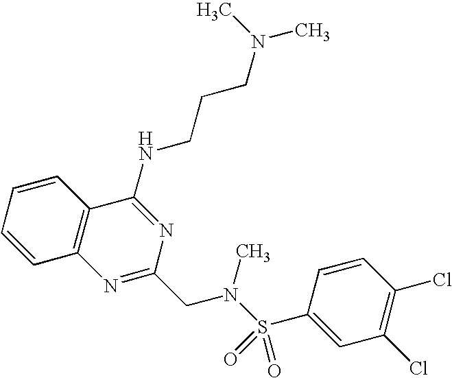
C1=CC2=C(C=C1)C(NCCCN(C)C)=NC(CN(S(=O)(=O)C1=CC(Cl)=C(Cl)C=C1)C)=N2
